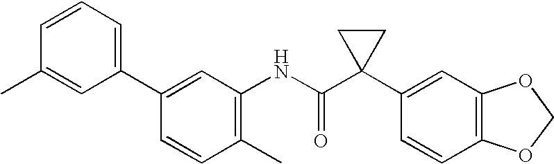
C1(C2=CC=CC(C)=C2)=CC(NC(C2(C3=CC4=C(C=C3)OCO4)CC2)=O)=C(C)C=C1
